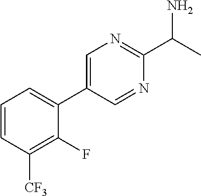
C1=CC([CF3])=C(F)C(C2=CN=C(C(N)C)N=C2)=C1
